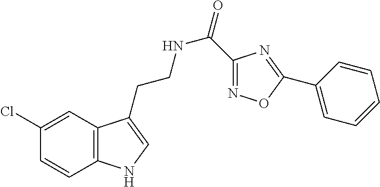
C12=C(C=C(Cl)C=C1)C(CCNC(=O)C1=NOC(C3=CC=CC=C3)=N1)=CN2
